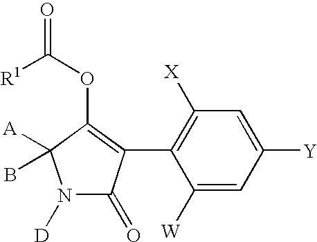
C1([W])=CC([Y])=CC([X])=C1C1=C(OC([R1])=O)C(B)([A])N([D])C1=O
